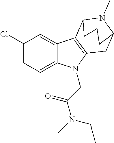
C1C2N(C)C(CCC2)C2=C1N(CC(=O)N(CC)C)C1=CC=C(Cl)C=C21
